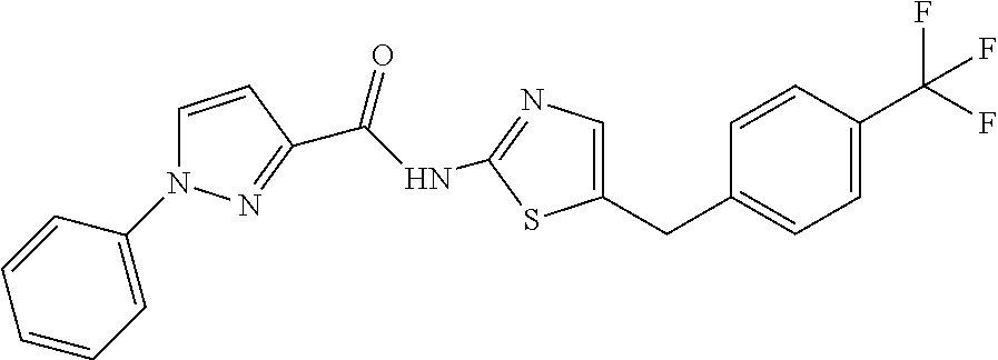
C1=CC(C(F)(F)F)=CC=C1CC1=CN=C(NC(=O)C2=NN(C3=CC=CC=C3)C=C2)S1
